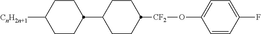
C1(C2CCC([CnH2n+1])CC2)CCC([CF2]OC2=CC=C(F)C=C2)CC1
